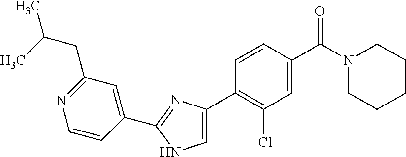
C1(C2=NC(C3=C(Cl)C=C(C(N4CCCCC4)=O)C=C3)=CN2)=CC(CC(C)C)=NC=C1
